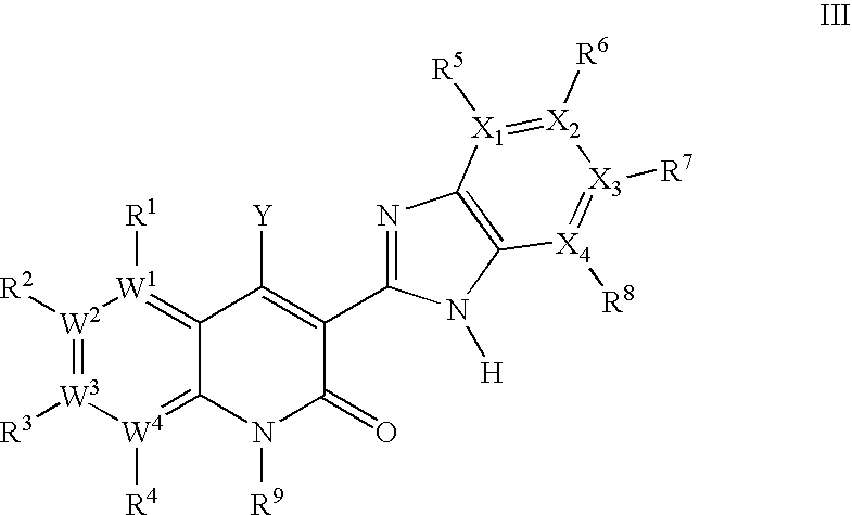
C12=[W1]([R1])[W2]([R2])=[W3]([R3])[W4]([R4])=C1N([R9])C(=O)C(C1=NC3=C(N1[H])[X4]([R8])=[X3]([R7])[X2]([R6])=[X1]3[R5])=C2[Y]
